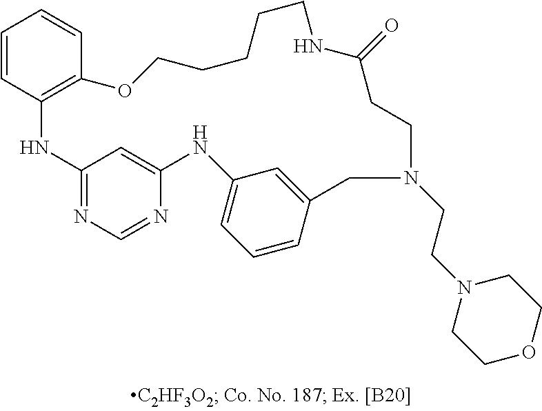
C1=CC2=C(C=C1)OCCCCCNC(=O)CCN(CCN1CCOCC1)CC1=CC(=CC=C1)NC1=CC(=NC=N1)N2
